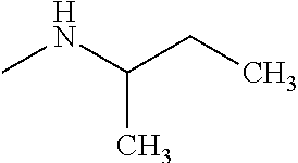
CNC(CC)C
